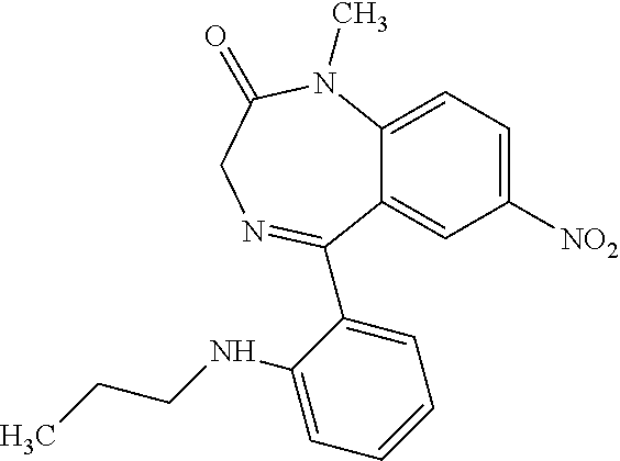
C12=CC([NO2])=CC=C1N(C)C(=O)CN=C2C1=CC=CC=C1NCCC
